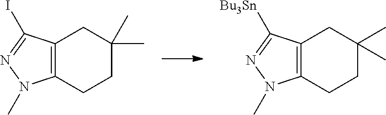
C12=C(CCC(C)(C)C1)N(C)N=C2I.C12=C(CCC(C)(C)C1)N(C)N=C2[Bu3Sn]
